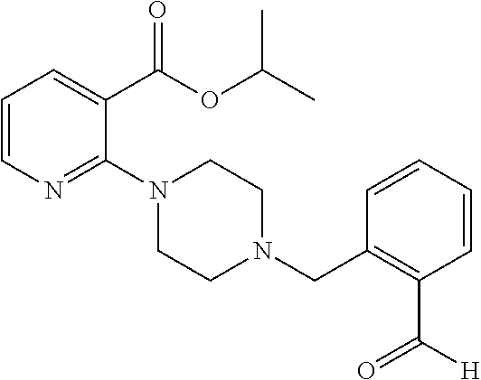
C1=CN=C(N2CCN(CC3=C(C([H])=O)C=CC=C3)CC2)C(C(OC(C)C)=O)=C1
